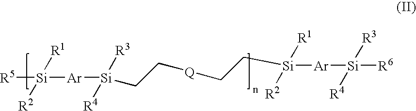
[R5][Si]([R1])([R2])[Ar][Si]([R3])([R4])CC[Q]CC[Si]([R1])([R2])[Ar][Si]([R6])([R3])[R4]
